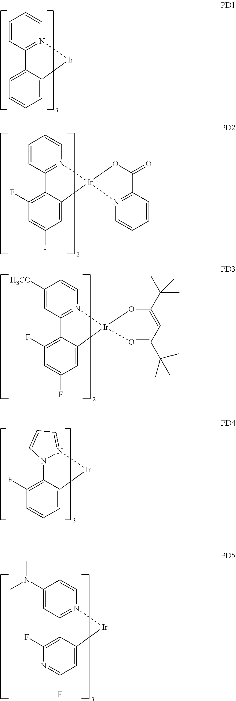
C1=CC2=N(C=C1)[Ir]C1=CC=CC=C21.C1=CC2=N(C=C1)[Ir]1(C3=CC(F)=CC(F)=C23)OC(=O)C2=N1C=CC=C2.C1([H3CO])=CC2=N(C=C1)[Ir]1(C3=CC(F)=CC(F)=C23)O=C(C(C)(C)C)C=C(C(C)(C)C)O1.N12C3=C(F)C=CC=C3[Ir]N1=CC=C2.C1(N(C)C)=CC2=N(C=C1)[Ir]C1=CC(F)=NC(F)=C21
